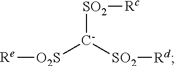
[O2S]([C-]([SO2][Rd])[SO2][Rc])[Re]
